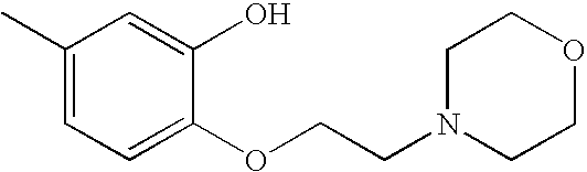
C1=C(OCCN2CCOCC2)C(O)=CC(C)=C1
